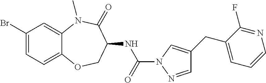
C1(Br)=CC=C2C(=C1)N(C)C(=O)C(NC(N1N=CC(CC3=CC=CN=C3F)=C1)=O)CO2
